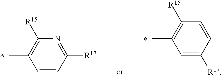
C1=C([R17])C=CC([R15])=C1C.C1=CC([R17])=NC([R15])=C1C
